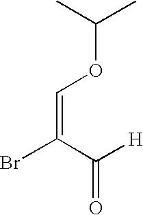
BrC(C([H])=O)=COC(C)C
